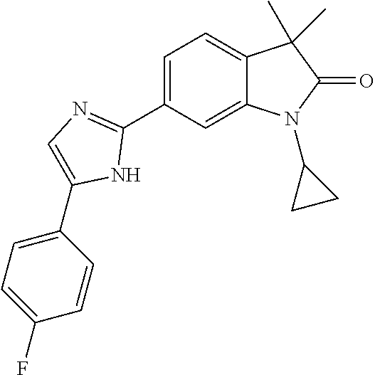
C1=C(C2=NC=C(C3=CC=C(F)C=C3)N2)C=C2C(=C1)C(C)(C)C(=O)N2C1CC1
